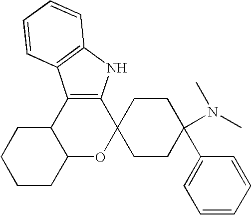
C12=C(NC3=C1C=CC=C3)C1(OC3C2CCCC3)CCC(C2=CC=CC=C2)(N(C)C)CC1
